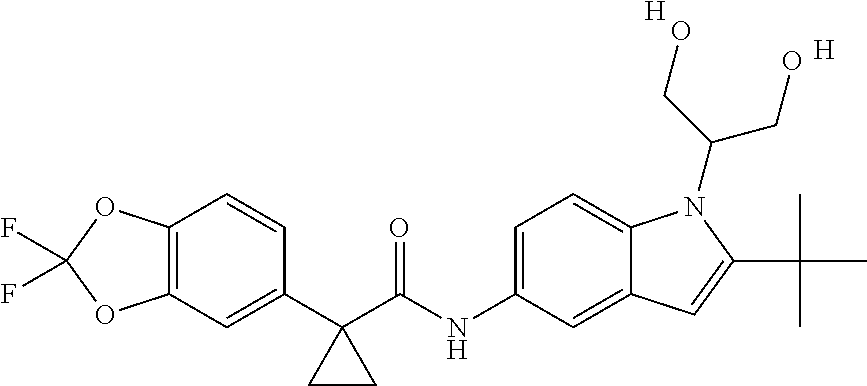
C1(C2(C(NC3=CC=C4C(=C3)C=C(C(C)(C)C)N4C(CO)CO)=O)CC2)=CC2=C(C=C1)OC(F)(F)O2.[H].[H]
